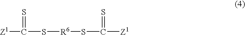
[Z1]C(S[R6]SC([Z1])=S)=S
